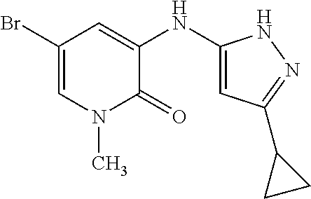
C1(Br)=CN(C)C(=O)C(NC2=CC(C3CC3)=NN2)=C1
